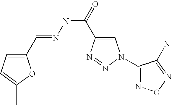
C1(C=NNC(=O)C2=CN(C3=NON=C3N)N=N2)=CC=C(C)O1
